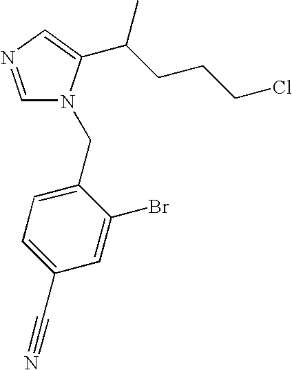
C1=NC=C(C(CCCCl)C)N1CC1=CC=C(C#N)C=C1Br
